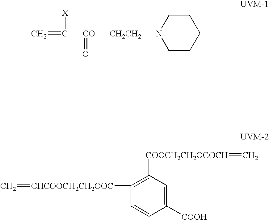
C=C([CO](=O)[CH2CH2]N1CCCCC1)[X].C1([COOH])=CC([COOCH2CH2OCOCH]=C)=C([CHCOOCH2CH2OOC]=C)C=C1
